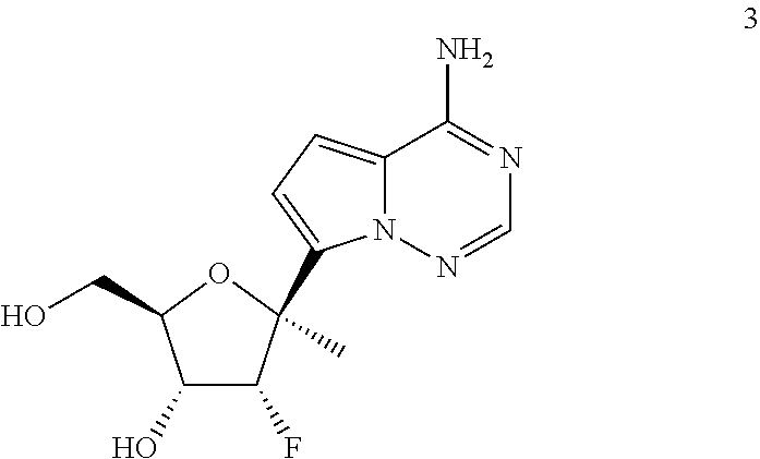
N12C(=CC=C1C1(C)C(F)C(O)C(CO)O1)C(N)=NC=N2
